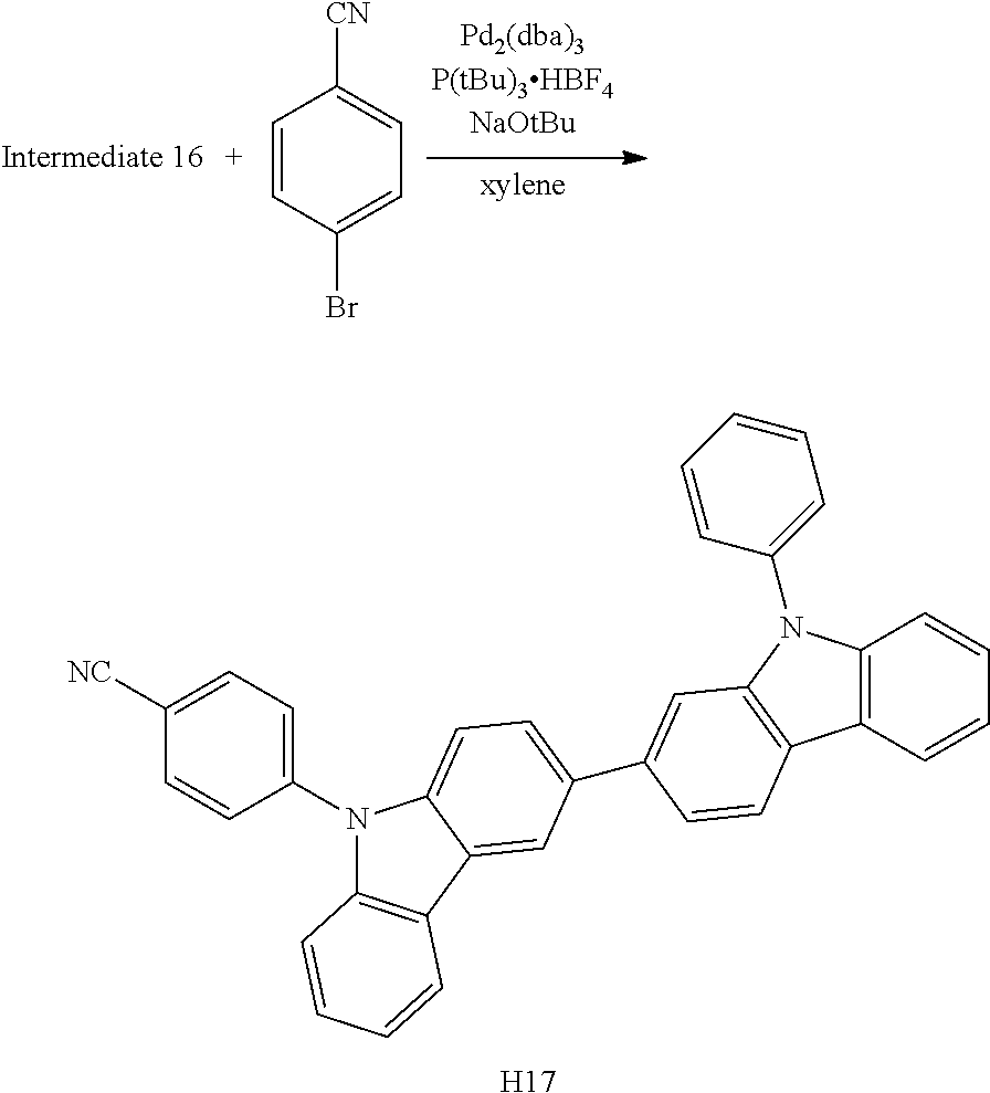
C1=CC(Br)=CC=C1[CN].N1(C2=CC=C([NC])C=C2)C2=C(C3=CC(C4=CC5=C(C6=C(N5C5=CC=CC=C5)C=CC=C6)C=C4)=CC=C13)C=CC=C2.[H17]
